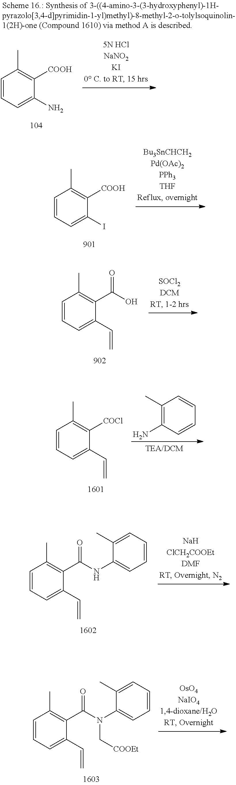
C1=CC=C(I)C([COOH])=C1C.C1=CC=C(C=C)C(C(=O)O)=C1C.C1=CC=C(C=C)C([COCl])=C1C.C1(C)=C(N)C=CC=C1.C1=CC=C(C=C)C(C(NC2=CC=CC=C2C)=O)=C1C.C1=CC=C(C=C)C(C(N(C2=CC=CC=C2C)C[COOEt])=O)=C1C.C1=CC=C(N)C([COOH])=C1C
